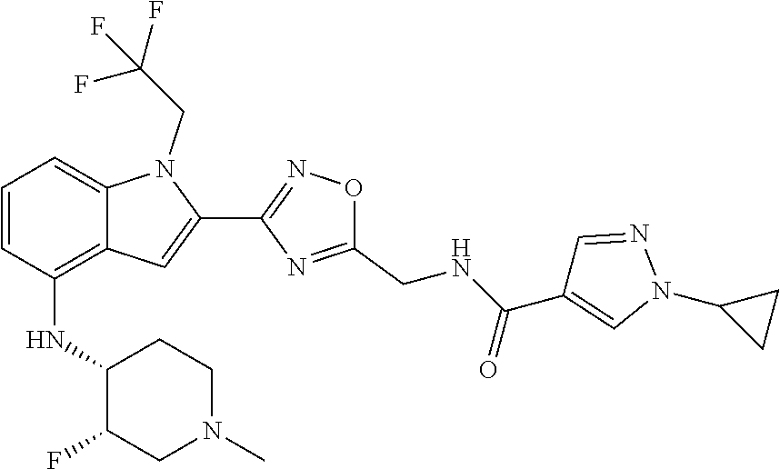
C1=CC(NC2C(F)CN(C)CC2)=C2C(=C1)N(CC(F)(F)F)C(C1=NOC(CNC(C3=CN(C4CC4)N=C3)=O)=N1)=C2
